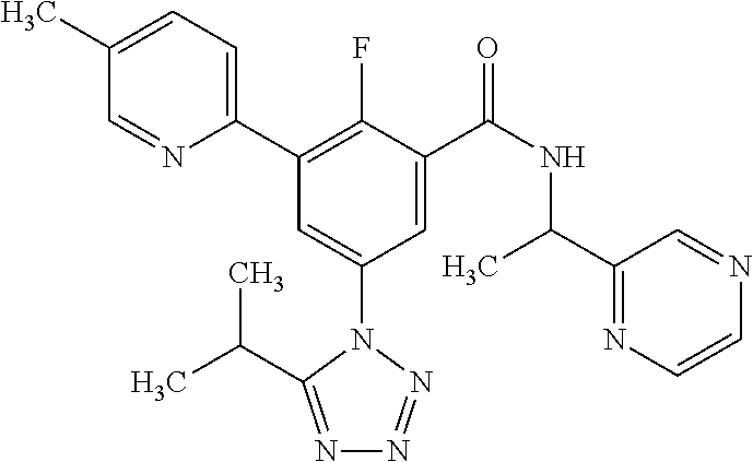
C1(C)=CC=C(C2=C(F)C(C(NC(C3=NC=CN=C3)C)=O)=CC(N3C(C(C)C)=NN=N3)=C2)N=C1
